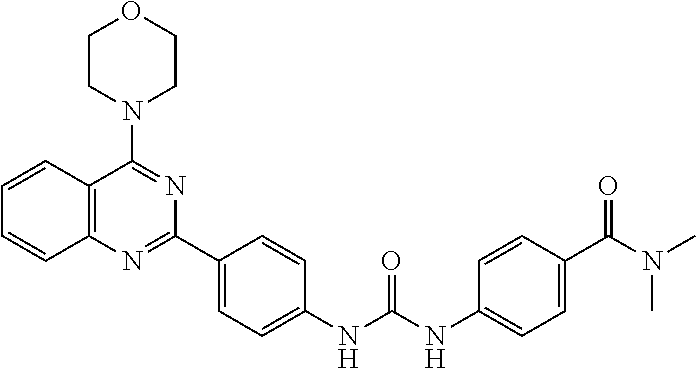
C1=CC2=C(C=C1)N=C(C1=CC=C(NC(NC3=CC=C(C(N(C)C)=O)C=C3)=O)C=C1)N=C2N1CCOCC1
